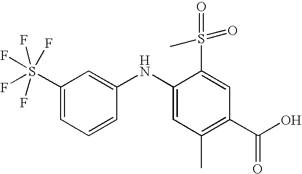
C1=C(S(F)(F)(F)(F)F)C=C(NC2=CC(C)=C(C(=O)O)C=C2S(=O)(=O)C)C=C1
